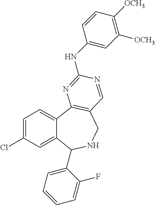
C1=C(Cl)C=C2C(=C1)C1=C(CNC2C2=CC=CC=C2F)C=NC(NC2=CC([OCH3])=C([OCH3])C=C2)=N1
